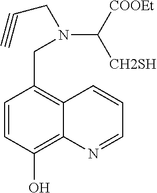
C1=CC(O)=C2C(=C1CN(C([COOEt])[CH2SH])CC#C)C=CC=N2
